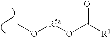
CO[R5a]OC([R1])=O
